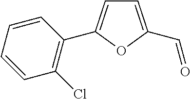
C1(Cl)=C(C2=CC=C(C=O)O2)C=CC=C1
